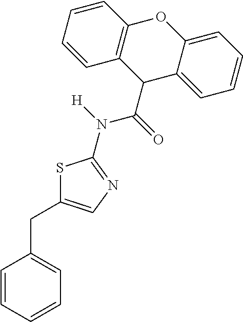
S1C(CC2=CC=CC=C2)=CN=C1N([H])C(=O)C1C2=CC=CC=C2OC2=C1C=CC=C2
